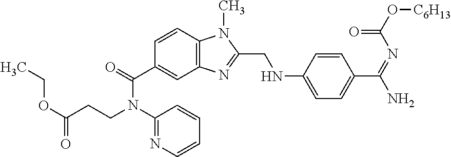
C1(N(CCC(OCC)=O)C(C2=CC3=C(C=C2)N(C)C(CNC2=CC=C(C(=NC(=O)O[C6H13])N)C=C2)=N3)=O)=NC=CC=C1
